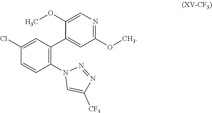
N1(C2=C(C3=CC(OC)=NC=C3OC)C=C(Cl)C=C2)C=C([CF3])N=N1
